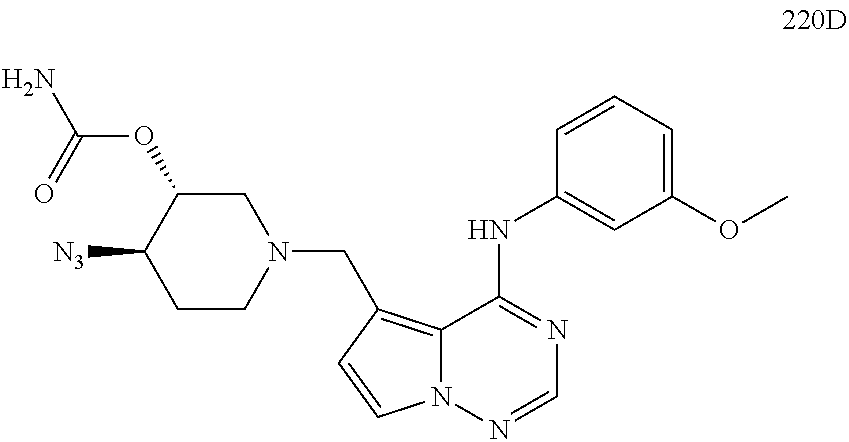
C1C(OC(N)=O)C([N3])CCN1CC1=C2N(C=C1)N=CN=C2NC1=CC(OC)=CC=C1
